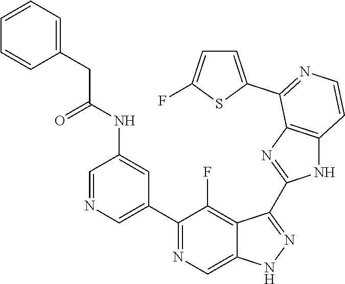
C1=NC=C(C2=NC=C3C(=C2F)C(C2=NC4=C(N2)C=CN=C4C2=CC=C(F)S2)=NN3)C=C1NC(CC1=CC=CC=C1)=O
